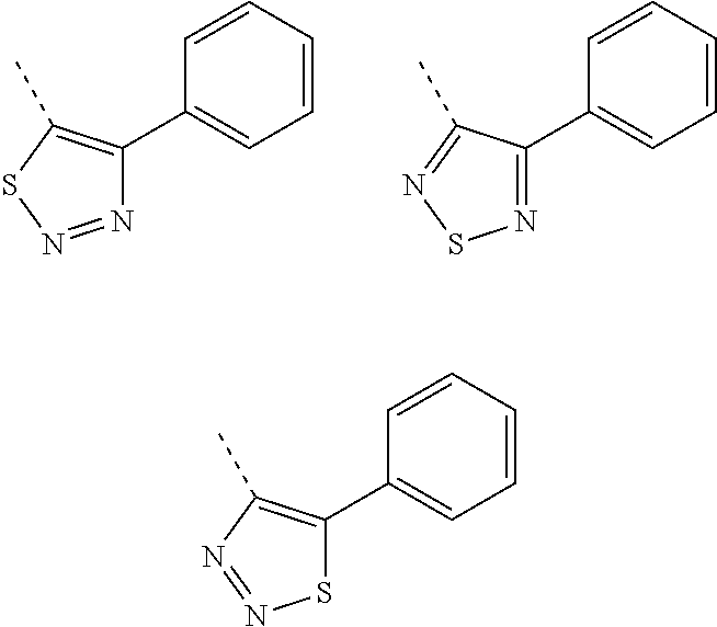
C1=CC=CC(C2=C(C)SN=N2)=C1.C1=CC=CC(C2=NSN=C2C)=C1.C1=CC=CC(C2=C(C)N=NS2)=C1
